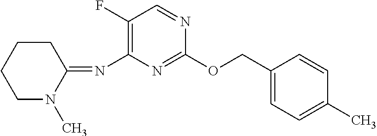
C1(OCC2=CC=C(C)C=C2)=NC(N=C2CCCCN2C)=C(F)C=N1
